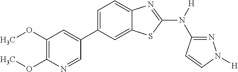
C1(OC)=C(OC)N=CC(C2=CC=C3C(=C2)SC(N([H])C2=NN([H])C=C2)=N3)=C1
